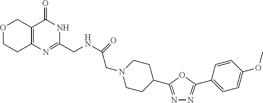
C1CC(C2=NN=C(C3=CC=C(OC)C=C3)O2)CCN1CC(NCC1=NC2=C(C(=O)N1)COCC2)=O
